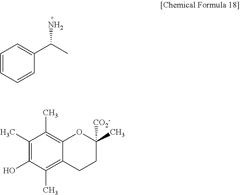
C1(C)=C(O)C(C)=C2C(=C1C)OC(C)([CO2-])CC2.C1=CC=CC(C(C)N)=C1
